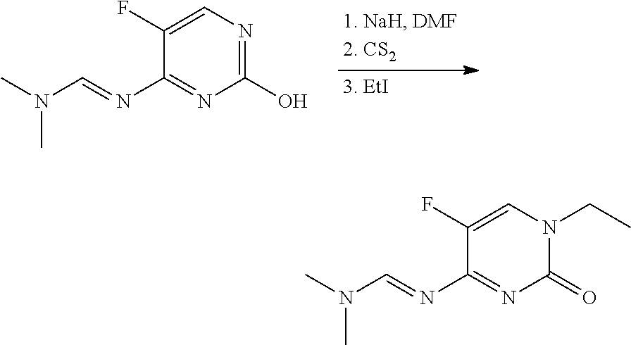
C1(O)=NC=C(F)C(N=CN(C)C)=N1.C1(=O)N(CC)C=C(F)C(N=CN(C)C)=N1
